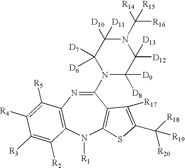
C1(N2C([D8])([D9])C([D12])([D13])N(C([R14])([R16])[R15])C([D10])([D11])C2([D7])[D6])=NC2=C(N([R1])C3=C1C([R17])=C(C([R18])([R20])[R19])S3)C([R2])=C([R3])C([R4])=C2[R5]
